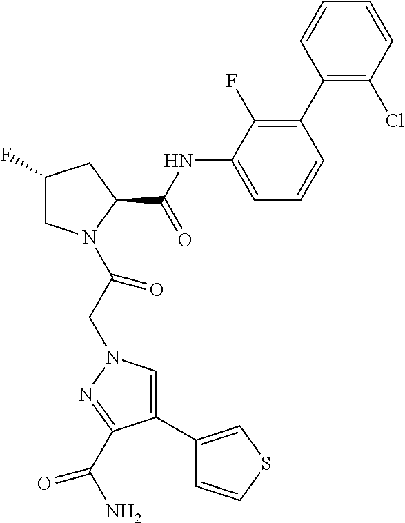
C1(F)CN(C(CN2C=C(C3=CSC=C3)C(C(N)=O)=N2)=O)C(C(NC2=CC=CC(C3=C(Cl)C=CC=C3)=C2F)=O)C1
